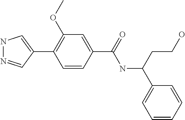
N1N=CC(C2=C(OC)C=C(C(NC(C3=CC=CC=C3)CCO)=O)C=C2)=C1
